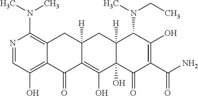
N1=CC(O)=C2C(=C1N(C)C)CC1([H])CC3([H])C(N(CC)C)C(O)=C(C(=O)N)C(=O)C3(O)C(O)=C1C2=O
